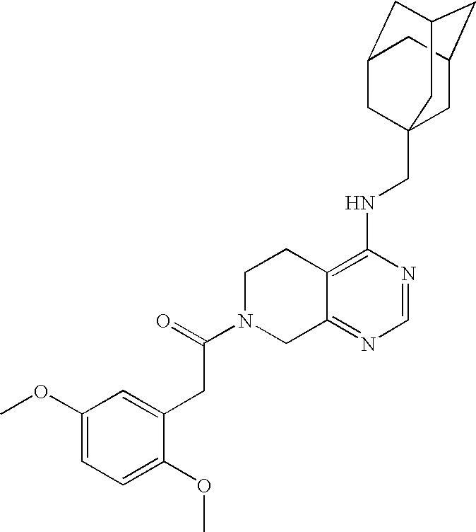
C12=C(NCC34CC5CC(CC(C3)C5)C4)N=CN=C1CN(C(=O)CC1=CC(OC)=CC=C1OC)CC2
